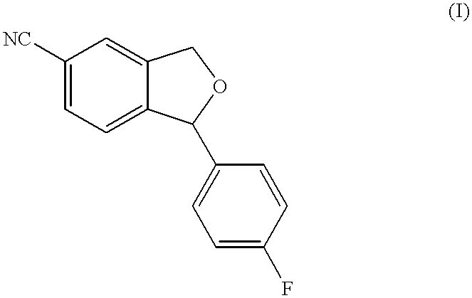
C1([NC])=CC=C2C(=C1)COC2C1=CC=C(F)C=C1
